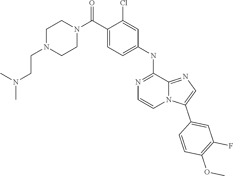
C1=C(Cl)C(C(N2CCN(CCN(C)C)CC2)=O)=CC=C1NC1=NC=CN2C1=NC=C2C1=CC(F)=C(OC)C=C1
